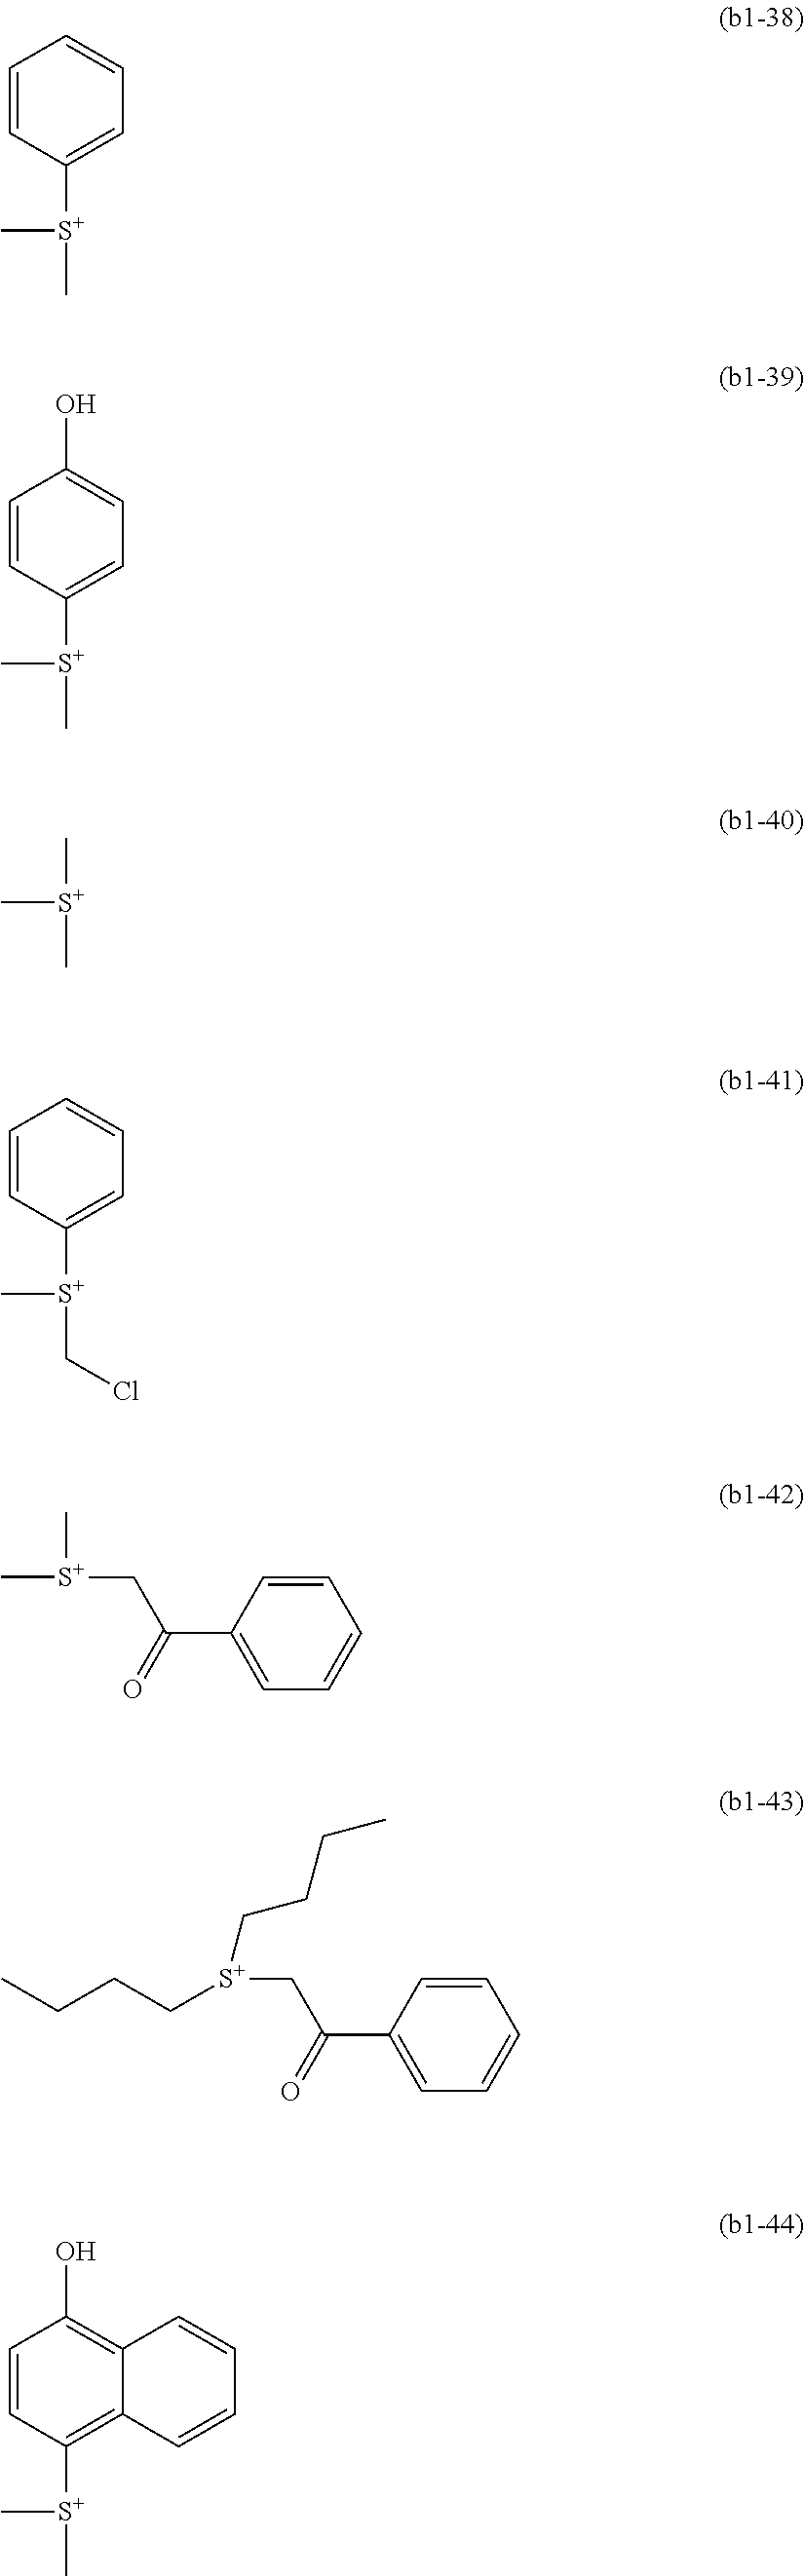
C1=CC([S+](C)C)=CC=C1.C1=CC([S+](C)C)=CC=C1O.C[S+](C)C.C1=CC([S+](CCl)C)=CC=C1.C1=CC(C(C[S+](C)C)=O)=CC=C1.C1=CC(C(C[S+](CCCC)CCCC)=O)=CC=C1.C1=CC([S+](C)C)=C2C(=C1O)C=CC=C2
